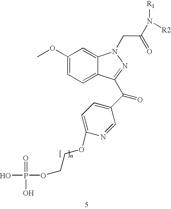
C1(OC)=CC=C2C(=C1)N(CC(N([R1])[R2])=O)N=C2C(C1=CC=C(OCCOP(O)(=O)O)N=C1)=O
